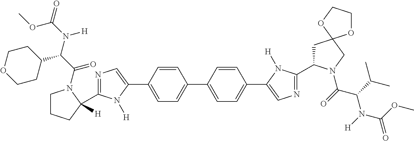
C1=C(C2=CN=C(C3([H])CCCN3C(C(N(C(=O)OC)[H])C3CCOCC3)=O)N2[H])C=CC(C2=CC=C(C3=CN=C(C4CC5(CN4C(=O)C(C(C)C)N([H])C(OC)=O)OCCO5)N3[H])C=C2)=C1
